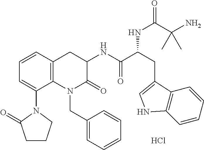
Cl.C1=CC2=C(C(N3C(=O)CCC3)=C1)N(CC1=CC=CC=C1)C(=O)C(NC(C(CC1=CNC3=C1C=CC=C3)NC(C(N)(C)C)=O)=O)C2
